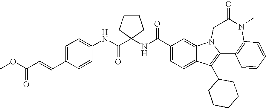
C1(C(NC2(C(NC3=CC=C(C=CC(OC)=O)C=C3)=O)CCCC2)=O)=CC=C2C(=C1)N1C(=C2C2CCCCC2)C2=C(N(C)C(=O)C1)C=CC=C2
